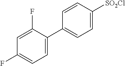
C1=C(F)C(C2=CC=C([SO2Cl])C=C2)=CC=C1F
